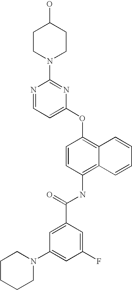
N1=CC=C(OC2=C3C(=C(NC(C4=CC(N5CCCCC5)=CC(F)=C4)=O)C=C2)C=CC=C3)N=C1N1CCC(O)CC1
